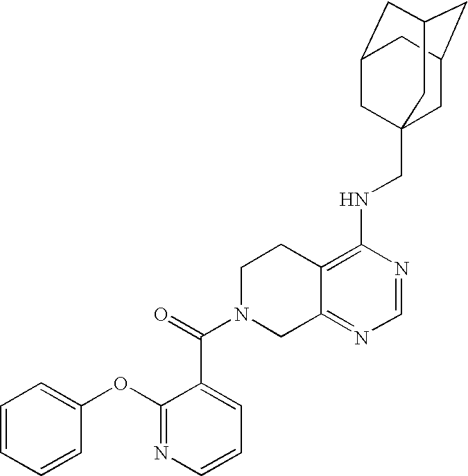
C12=C(NCC34CC5CC(CC(C3)C5)C4)N=CN=C1CN(C(=O)C1=CC=CN=C1OC1=CC=CC=C1)CC2
